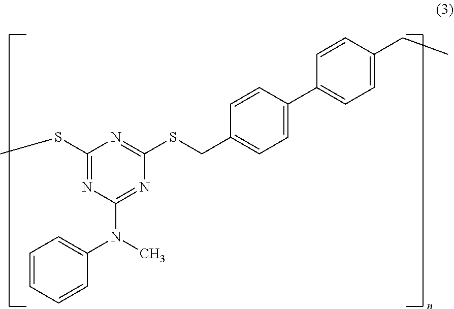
C1(SC)=NC(N(C)C2=CC=CC=C2)=NC(SCC2=CC=C(C3=CC=C(CC)C=C3)C=C2)=N1
